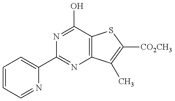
C1=CC=NC(C2=NC3=C(C(O)=N2)SC([CO2CH3])=C3C)=C1
